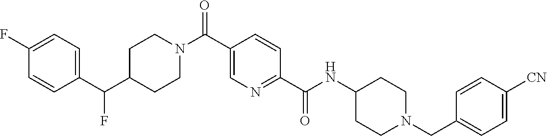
N(C(C1=NC=C(C(N2CCC(C(C3=CC=C(F)C=C3)F)CC2)=O)C=C1)=O)C1CCN(CC2=CC=C([CN])C=C2)CC1
